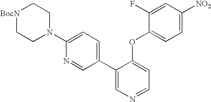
N1(C2=CC=C(C3=CN=CC=C3OC3=CC=C([NO2])C=C3F)C=N2)CC[BocN]CC1
